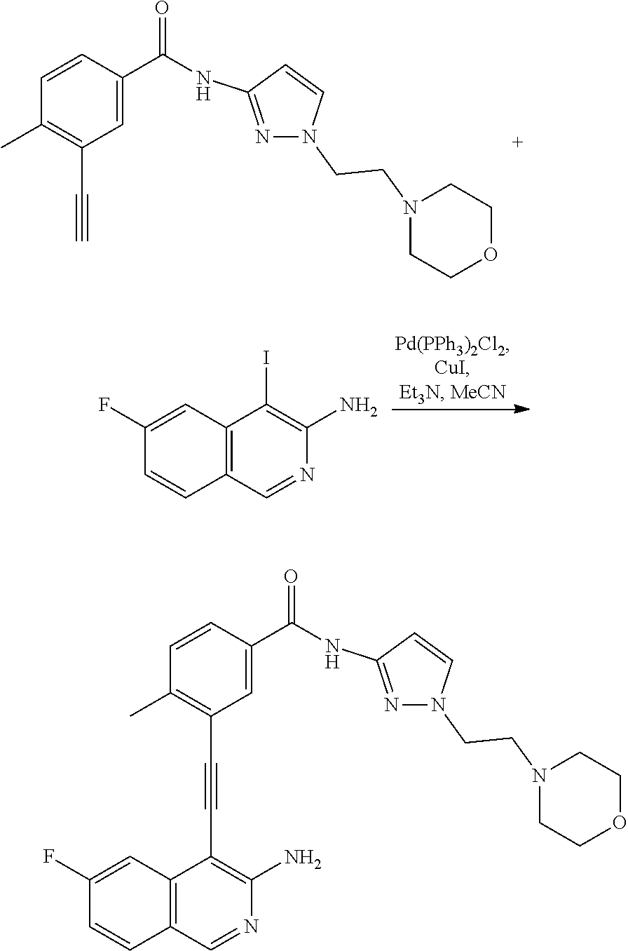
C1(C)=C(C#C)C=C(C(=O)NC2=NN(CCN3CCOCC3)C=C2)C=C1.C1=CC2=C(C=C1F)C(I)=C(N)N=C2.C1(C)=C(C#CC2=C(N)N=CC3=C2C=C(F)C=C3)C=C(C(=O)NC2=NN(CCN3CCOCC3)C=C2)C=C1
